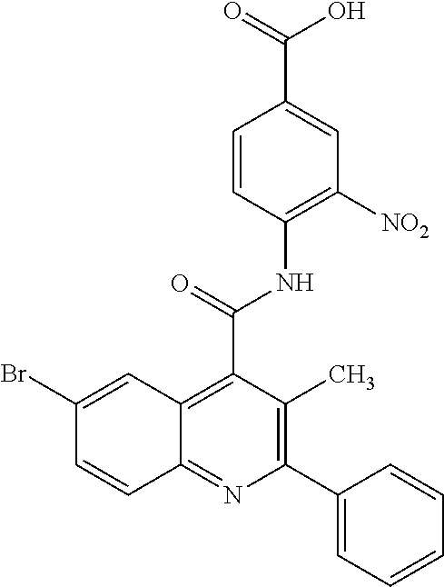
C1=CC(NC(C2=C3C(=NC(C4=CC=CC=C4)=C2C)C=CC(Br)=C3)=O)=C([NO2])C=C1C(=O)O
